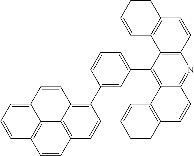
C1(C2=C3C4=C(C=C2)C=CC2=C4C(=CC=C2)C=C3)=CC(C2=C3C(=NC4=C2C2=C(C=C4)C=CC=C2)C=CC2=C3C=CC=C2)=CC=C1
